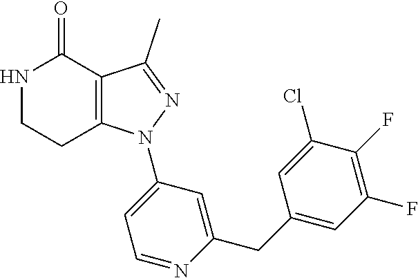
C12=C(C(C)=NN1C1=CC=NC(CC3=CC(F)=C(F)C(Cl)=C3)=C1)C(=O)NCC2
